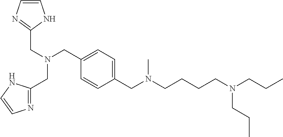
C1=C(CN(CCCCN(CCC)CCC)C)C=CC(CN(CC2=NC=CN2)CC2=NC=CN2)=C1
